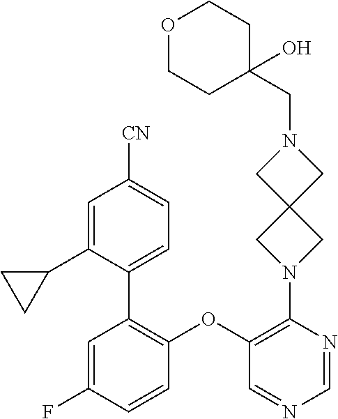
C1=C(F)C=CC(OC2=C(N3CC4(C3)CN(CC3(O)CCOCC3)C4)N=CN=C2)=C1C1=CC=C([CN])C=C1C1CC1
